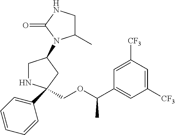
C1(C2(COC(C3=CC([CF3])=CC([CF3])=C3)C)NCC(N3C(C)CNC3=O)C2)=CC=CC=C1
